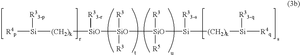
[Si]([R4p])([(CH2)k][SiO]([R33-r])[SiO]([R3])([R3])[SiO]([R3])([R5])[Si]([R33-s])[(CH2)k][Si]([R4q])[R33-q])[R33-p]
